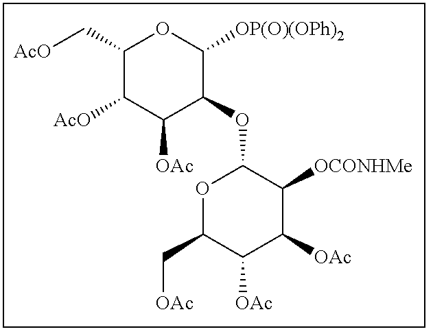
C1(C[AcO])C([AcO])C([OAc])C(OC2OC(C[OAc])C([OAc])C([OAc])C2[OCONHMe])C([OP(O)(OPh)2])O1
